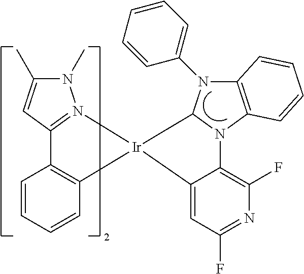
C1=CC=CC2=C1C1=N(N(C)C(C)=C1)[Ir]21C2N(C3=CC=CC=C3)C3=C(N2C2=C(F)N=C(F)C=C21)C=CC=C3
